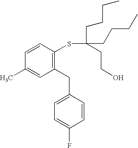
C1(CC2=CC=C(F)C=C2)=C(SC(CCCC)(CCCC)CCO)C=CC(C)=C1
